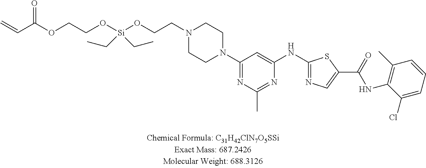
C=CC(OCCO[Si](OCCN1CCN(C2=NC(C)=NC(NC3=NC=C(C(NC4=C(C)C=CC=C4Cl)=O)S3)=C2)CC1)(CC)CC)=O
